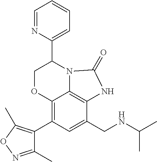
C1=NC(C2COC3=C(C4=C(C)ON=C4C)C=C(CNC(C)C)C4=C3N2C(=O)N4)=CC=C1
